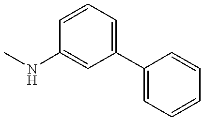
C1(C2=CC=CC=C2)=CC=CC(NC)=C1
